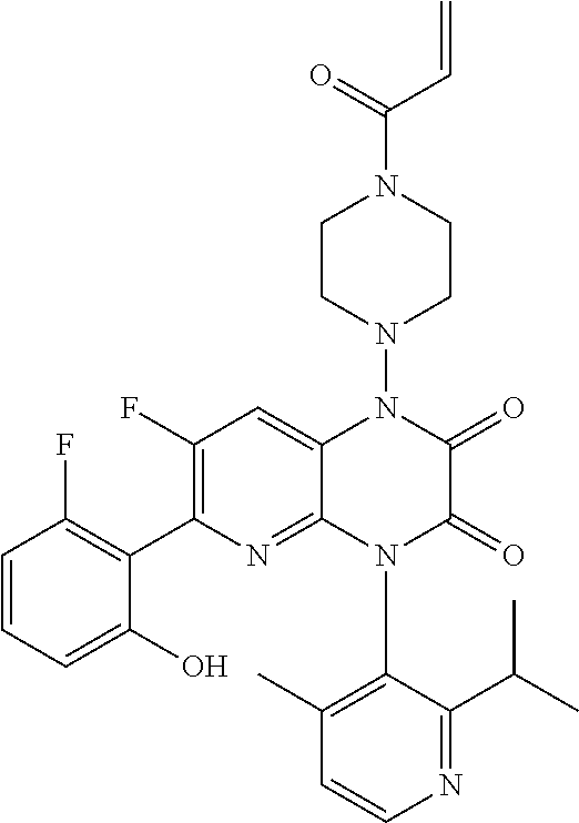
C1(N2C3=NC(C4=C(F)C=CC=C4O)=C(F)C=C3N(N3CCN(C(C=C)=O)CC3)C(=O)C2=O)=C(C)C=CN=C1C(C)C
